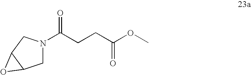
C1N(C(CCC(OC)=O)=O)CC2C1O2
